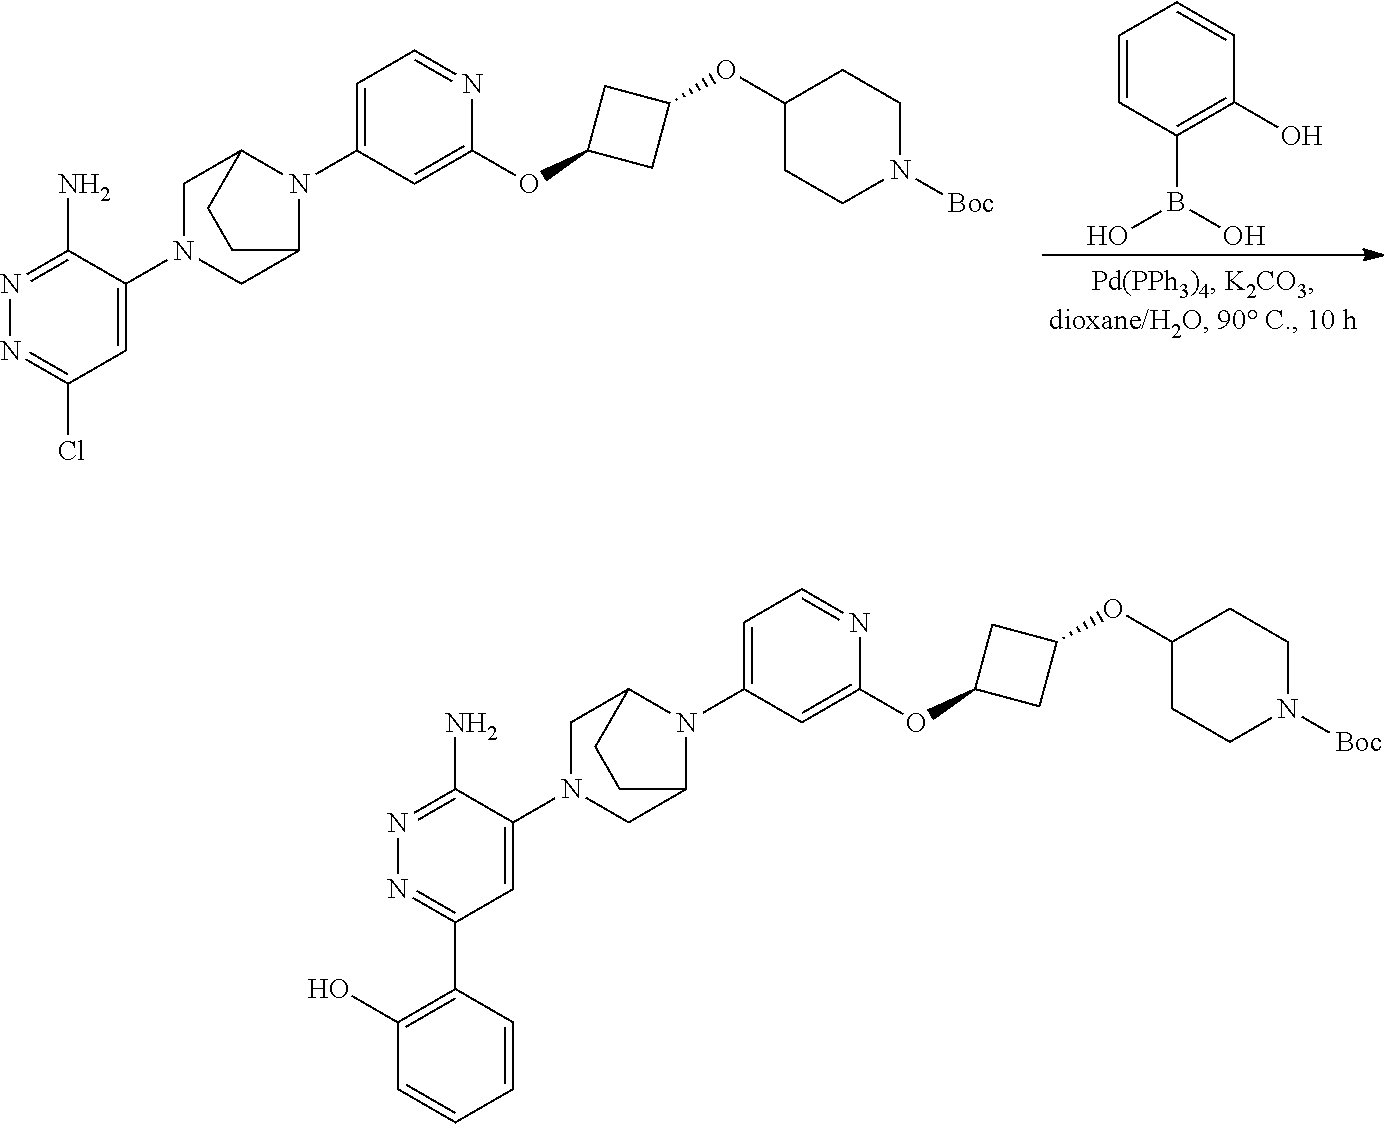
C1=CC(B(O)O)=C(O)C=C1.C12CN(C3=CC(Cl)=NN=C3N)CC(CC1)N2C1=CC=NC(OC2CC(OC3CCN([Boc])CC3)C2)=C1.C12CN(C3=CC(C4=C(O)C=CC=C4)=NN=C3N)CC(CC1)N2C1=CC=NC(OC2CC(OC3CCN([Boc])CC3)C2)=C1
